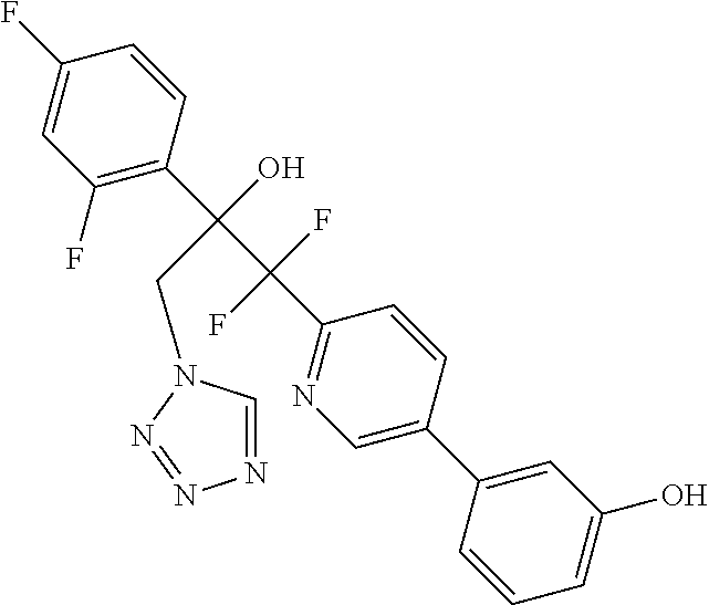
C1(F)=CC(F)=C(C(C(C2=NC=C(C3=CC(O)=CC=C3)C=C2)(F)F)(O)CN2C=NN=N2)C=C1
